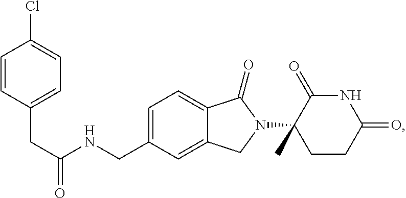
C1=C(CNC(CC2=CC=C(Cl)C=C2)=O)C=C2C(=C1)C(=O)N(C1(C)CCC(=O)NC1=O)C2
